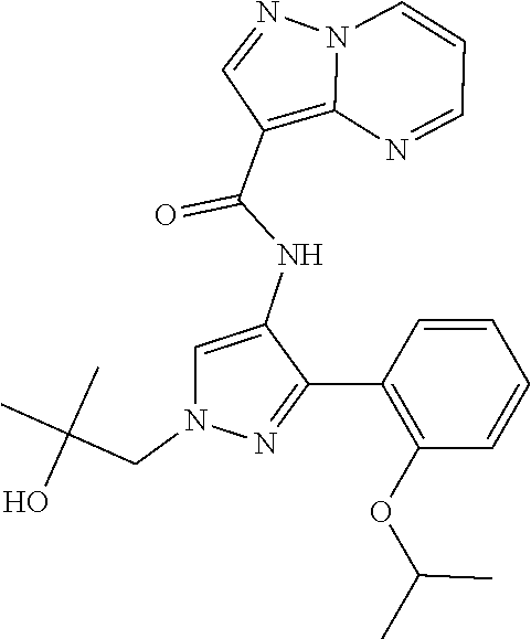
N12C(=C(C(NC3=CN(CC(C)(C)O)N=C3C3=C(OC(C)C)C=CC=C3)=O)C=N1)N=CC=C2
